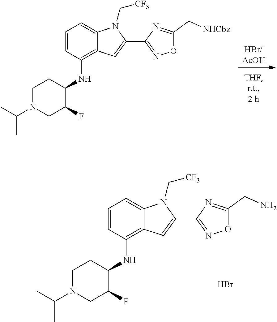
C12=CC=CC(NC3CCN(C(C)C)CC3F)=C1C=C(C1=NOC(C[NHCbz])=N1)N2C[CF3].[HBr/AcOH].C12=CC=CC(NC3CCN(C(C)C)CC3F)=C1C=C(C1=NOC(CN)=N1)N2C[CF3].Br
